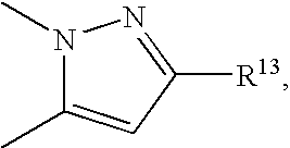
N1(C)C(C)=CC([R13])=N1
